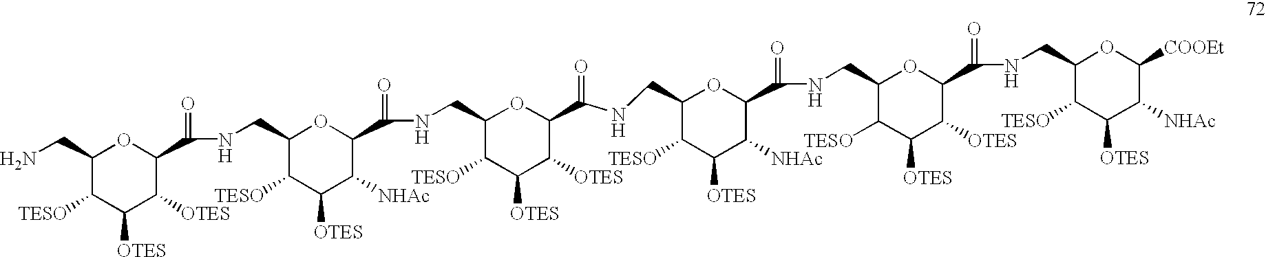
C1(CN)C([TESO])C([OTES])C([OTES])C(C(=O)NCC2C([TESO])C([OTES])C([NHAc])C(C(=O)NCC3C([TESO])C([OTES])C([OTES])C(C(=O)NCC4C([TESO])C([OTES])C([NHAc])C(C(NCC5C([TESO])C([OTES])C([OTES])C(C(=O)NCC6C([TESO])C([OTES])C([NHAc])C([COOEt])O6)O5)=O)O4)O3)O2)O1
